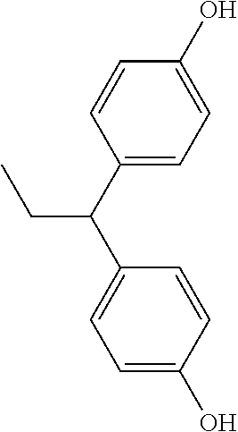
C1=CC(O)=CC=C1C(C1=CC=C(O)C=C1)CC
